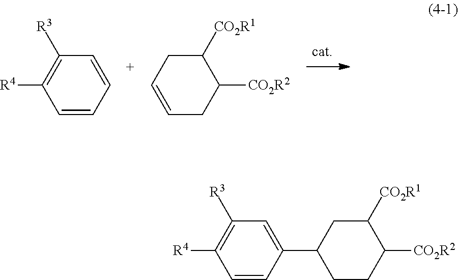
C1=CC=CC([R3])=C1[R4].C1=CCC([CO2R2])C([CO2R1])C1.C1=CC(C2CCC([CO2R2])C([CO2R1])C2)=CC([R3])=C1[R4]
